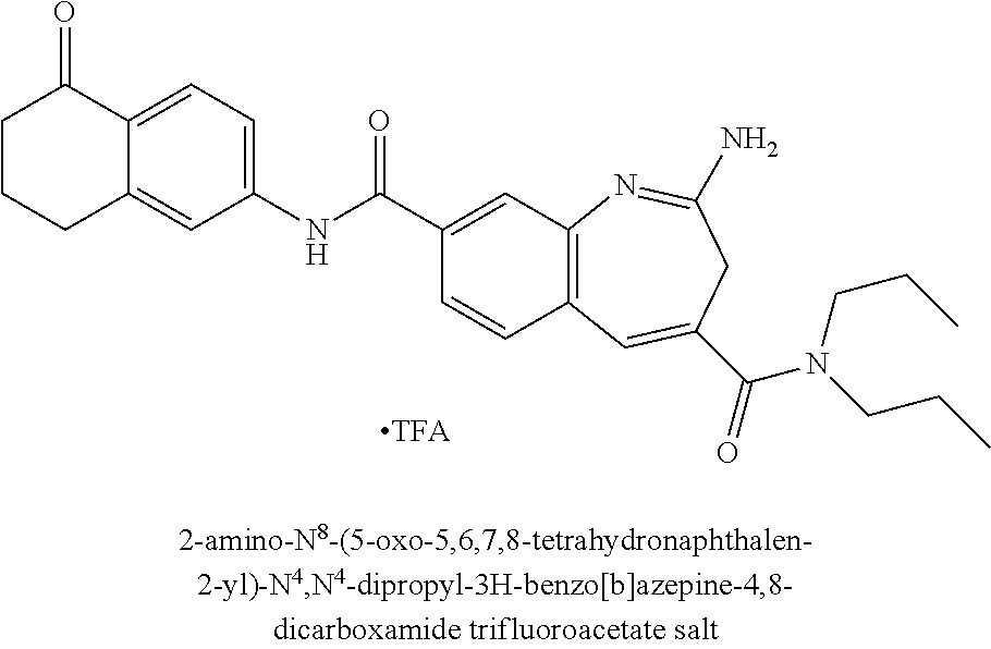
C1(NC(C2=CC3=C(C=C2)C=C(C(=O)N(CCC)CCC)CC(N)=N3)=O)=CC=C2C(=C1)CCCC2=O.[TFA]
